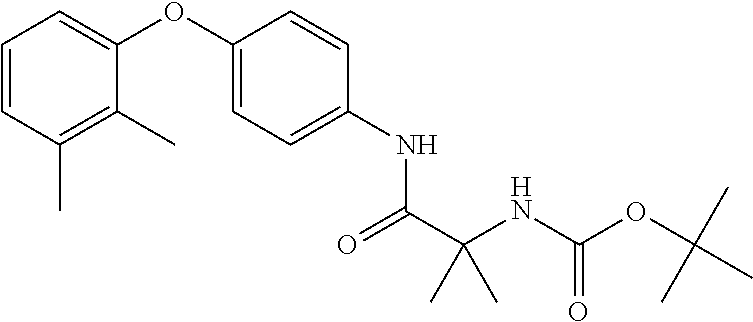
C1=CC(C)=C(C)C(OC2=CC=C(NC(C(NC(OC(C)(C)C)=O)(C)C)=O)C=C2)=C1
